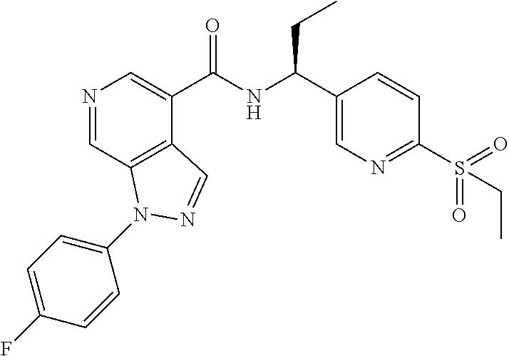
N1=CC2=C(C(C(NC(C3=CN=C(S(=O)(=O)CC)C=C3)CC)=O)=C1)C=NN2C1=CC=C(F)C=C1
